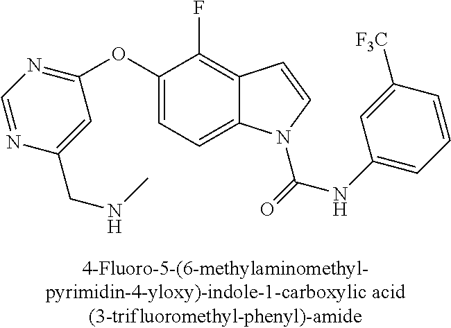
C1(OC2=NC=NC(CNC)=C2)=CC=C2C(=C1F)C=CN2C(NC1=CC=CC([F3C])=C1)=O
